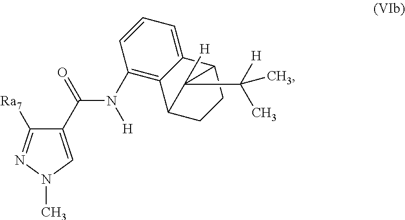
C1(C(=O)N([H])C2=C3C(=CC=C2)C2CCC3C2([H])C([H])(C)C)=CN(C)N=C1[Ra7]
